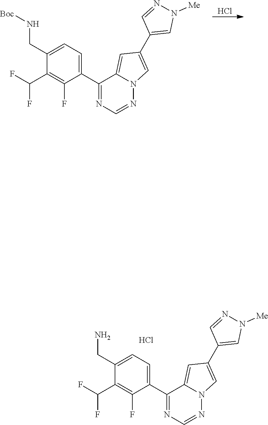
Cl.N1=CN=C(C2=CC=C(CN[Boc])C(C(F)F)=C2F)C2=CC(C3=CN([Me])N=C3)=CN12.Cl.N1=CN=C(C2=CC=C(CN)C(C(F)F)=C2F)C2=CC(C3=CN([Me])N=C3)=CN12
